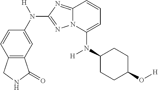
N(C1=CC=CC2=NC(N(C3=CC4=C(C=C3)CNC4=O)[H])=NN12)(C1CCC(O[H])CC1)[H]
